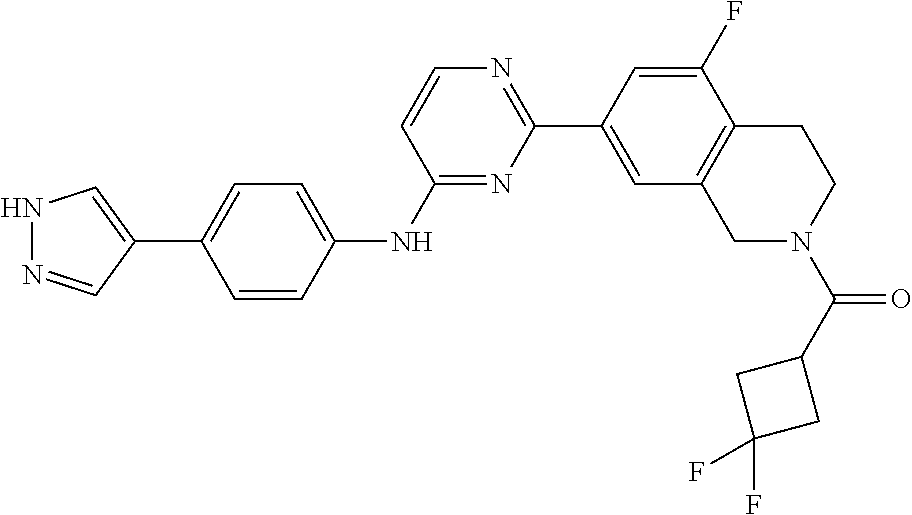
C1(C2=CNN=C2)=CC=C(NC2=NC(C3=CC4=C(C(F)=C3)CCN(C(C3CC(F)(F)C3)=O)C4)=NC=C2)C=C1
